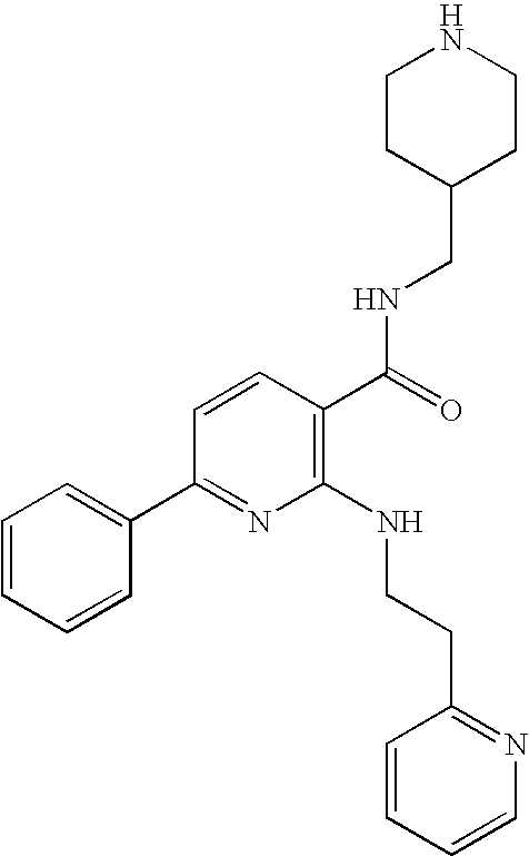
C1=CC=CC(C2=NC(NCCC3=NC=CC=C3)=C(C(NCC3CCNCC3)=O)C=C2)=C1
